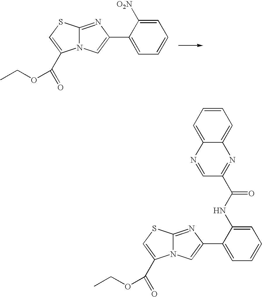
C12=NC(C3=CC=CC=C3[O2N])=CN1C(C(=O)OCC)=CS2.C12=NC(C3=CC=CC=C3NC(C3=NC4=CC=CC=C4N=C3)=O)=CN1C(C(=O)OCC)=CS2
